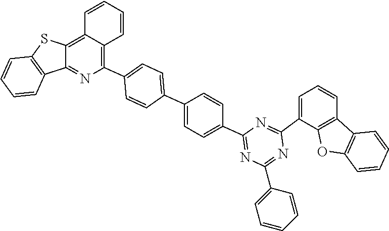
C1=CC2=C(C(C3=NC(C4=CC=C(C5=CC=C(C6=C7C(=C8C(=N6)C6=C(C=CC=C6)S8)C=CC=C7)C=C5)C=C4)=NC(C4=CC=CC=C4)=N3)=C1)OC1=C2C=CC=C1
